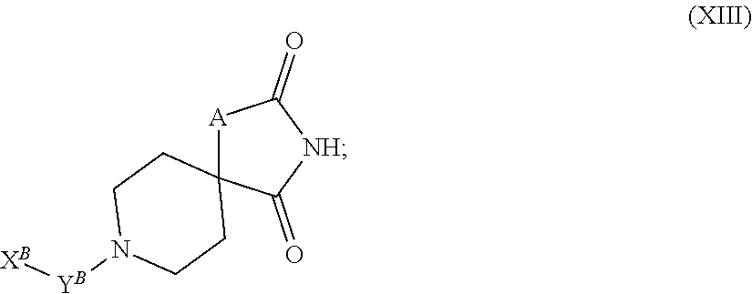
C1CN([YB][XB])CCC12C(=O)[NH]C(=O)[A]2
